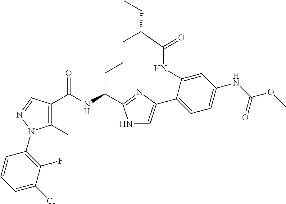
C(NC1CCCC(CC)C(=O)NC2=CC(NC(OC)=O)=CC=C2C2=CNC1=N2)(=O)C1=C(C)N(C2=C(F)C(Cl)=CC=C2)N=C1
